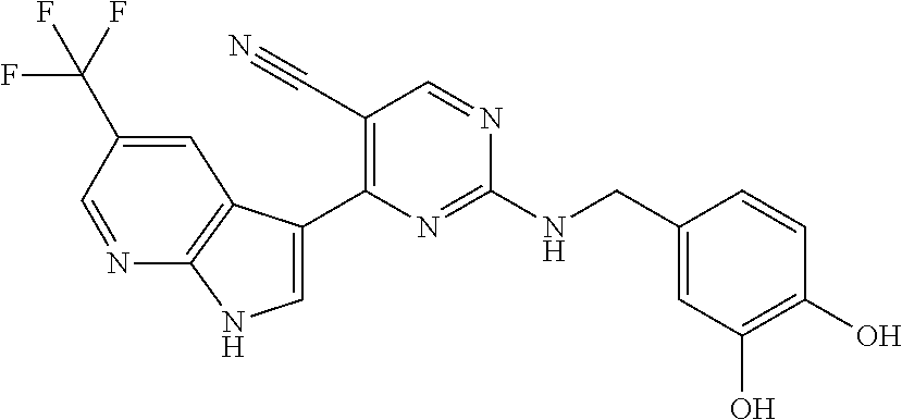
C(NC1=NC(C2=CNC3=C2C=C(C(F)(F)F)C=N3)=C(C#N)C=N1)C1=CC(O)=C(O)C=C1
